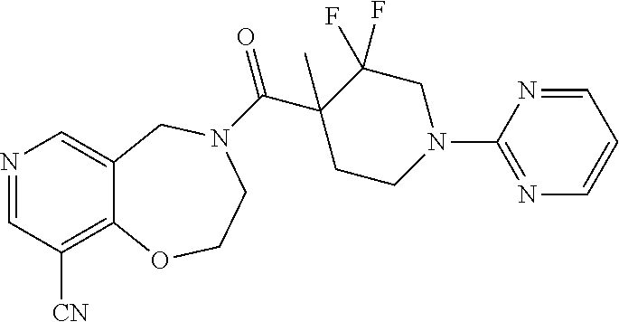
N1=CC([CN])=C2C(=C1)CN(C(C1(C)CCN(C3=NC=CC=N3)CC1(F)F)=O)CCO2
